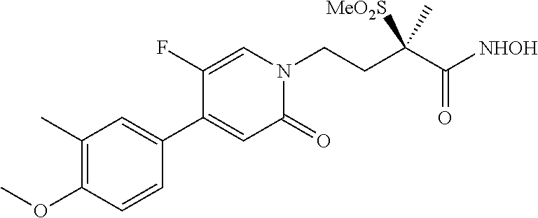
C1(OC)=C(C)C=C(C2=CC(=O)N(CCC(C([NHOH])=O)([MeO2S])C)C=C2F)C=C1
